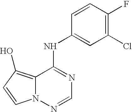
C12=C(O)C=CN1N=CN=C2NC1=CC(Cl)=C(F)C=C1
